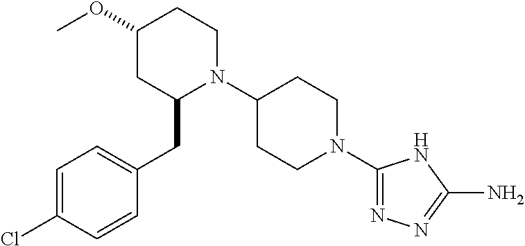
C1=C(Cl)C=CC(CC2N(C3CCN(C4=NN=C(N)N4)CC3)CCC(OC)C2)=C1
